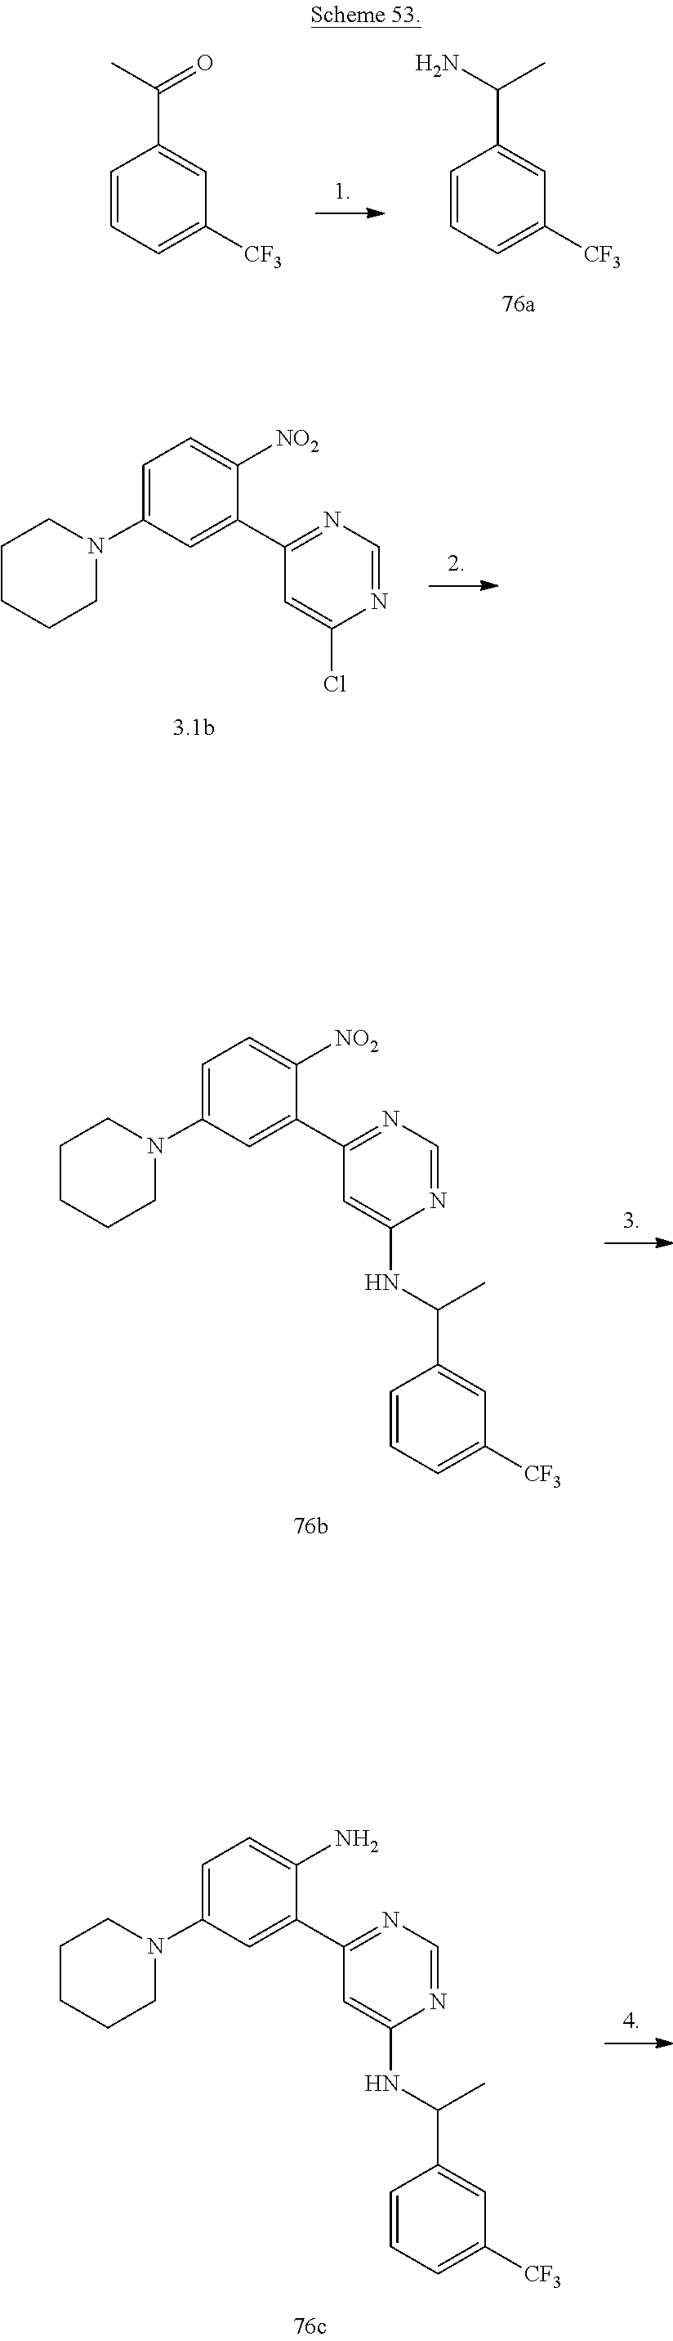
C1=CC=C([CF3])C=C1C(C)N.C1=CC=C([CF3])C=C1C(=O)C.C1=NC(Cl)=CC(C2=CC(N3CCCCC3)=CC=C2[NO2])=N1.C1=NC(NC(C)C2=CC([CF3])=CC=C2)=CC(C2=CC(N3CCCCC3)=CC=C2[NO2])=N1.C1=NC(NC(C)C2=CC([CF3])=CC=C2)=CC(C2=CC(N3CCCCC3)=CC=C2N)=N1
